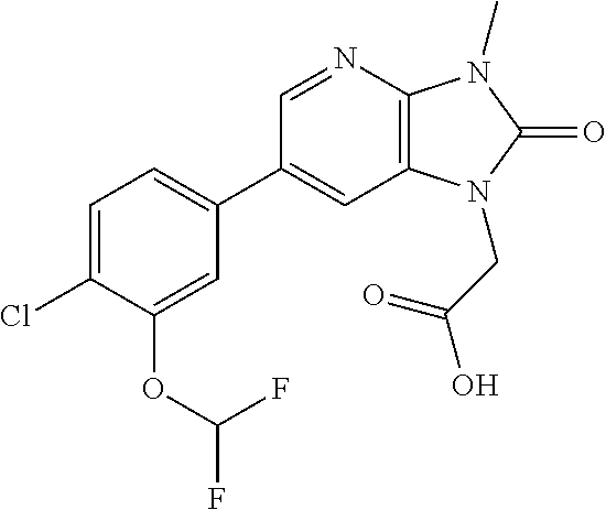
C1(C2=CC=C(Cl)C(OC(F)F)=C2)=CC2=C(N=C1)N(C)C(=O)N2CC(O)=O
